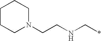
C1CCN(CCNC*)CC1
